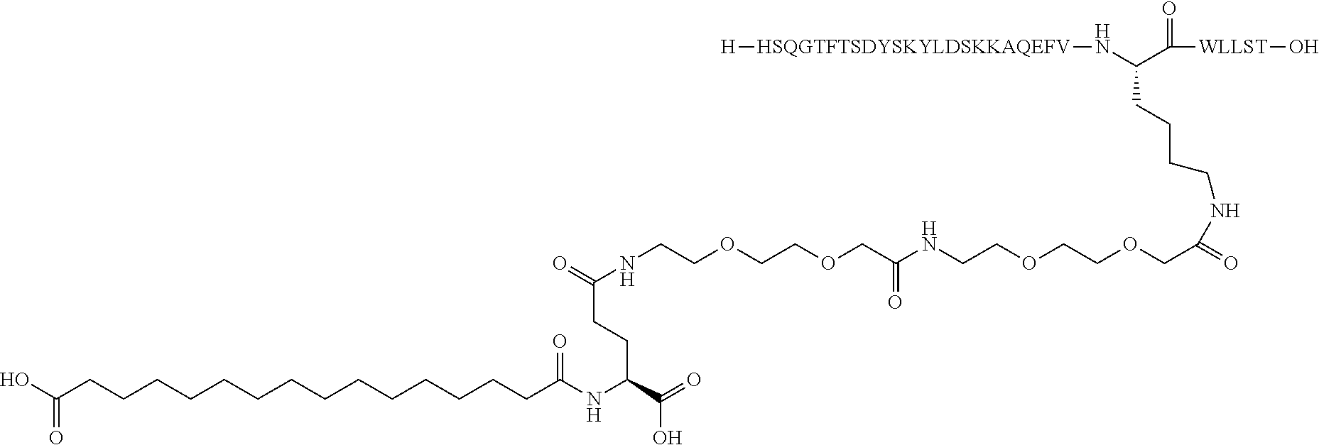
[H][HSQGTFTSDYSKYLDSKKAQEFV]NC(C([WLLST]O)=O)CCCCNC(=O)COCCOCCNC(COCCOCCNC(CCC(NC(CCCCCCCCCCCCCCC(O)=O)=O)C(=O)O)=O)=O
